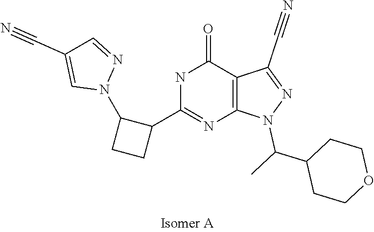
C1CC(C(C)N2N=C(C#N)C3=C2N=C(C2CCC2N2N=CC(C#N)=C2)NC3=O)CCO1
